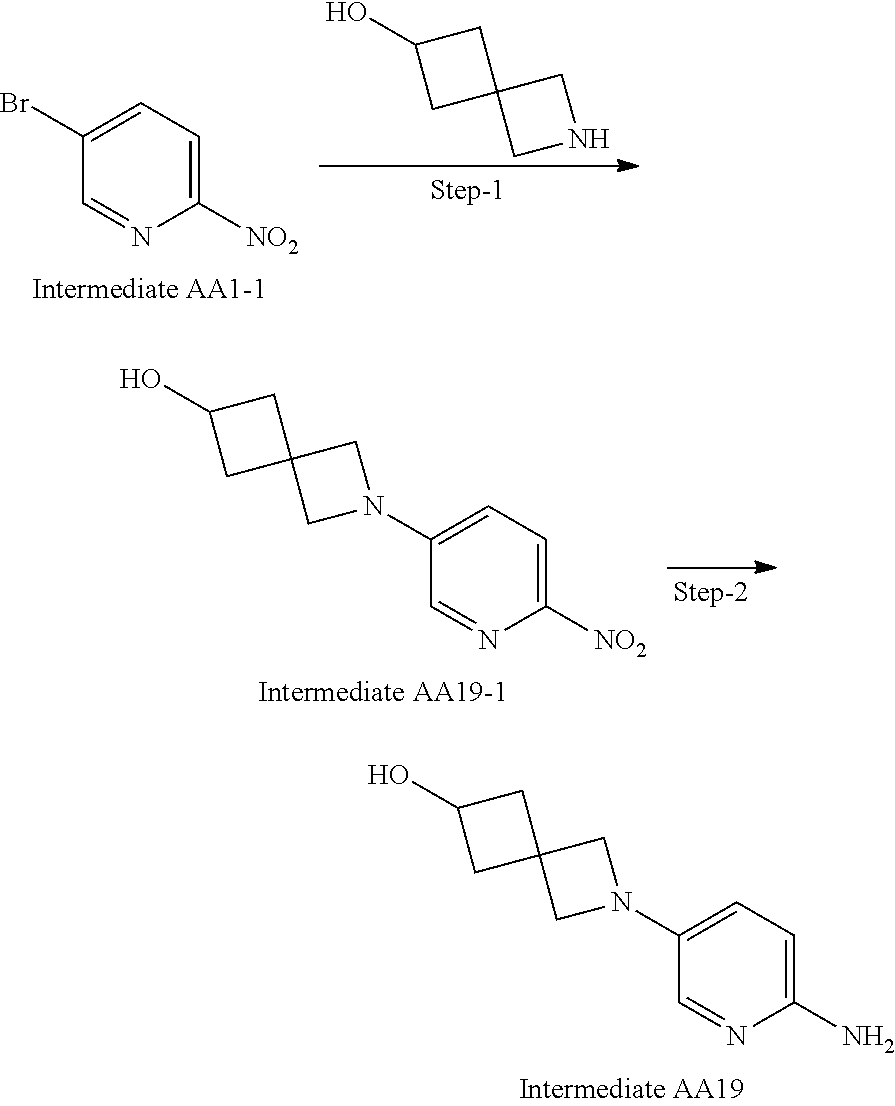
C1([NO2])=CC=C(Br)C=N1.N1CC2(C1)CC(O)C2.C1([NO2])=CC=C(N2CC3(C2)CC(O)C3)C=N1.C1(N)=CC=C(N2CC3(C2)CC(O)C3)C=N1
